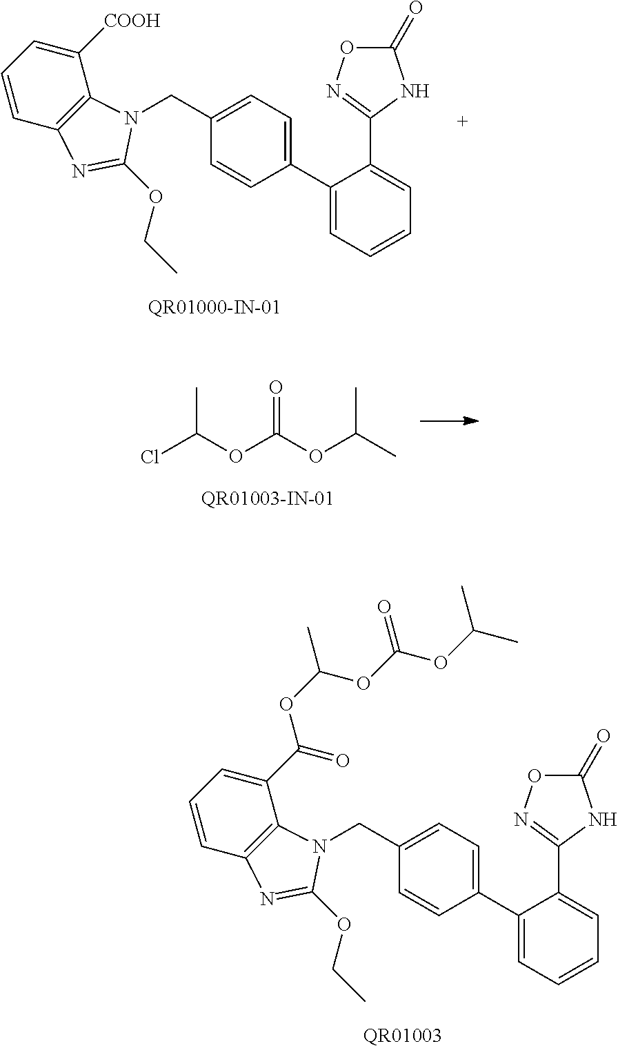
C1(C2=CC=C(CN3C4=C(C=CC=C4[COOH])N=C3OCC)C=C2)=CC=CC=C1C1=NOC(=O)N1.ClC(OC(OC(C)C)=O)C.C1(C2=CC=C(CN3C4=C(C=CC=C4C(OC(OC(OC(C)C)=O)C)=O)N=C3OCC)C=C2)=CC=CC=C1C1=NOC(=O)N1.[QR01003]
